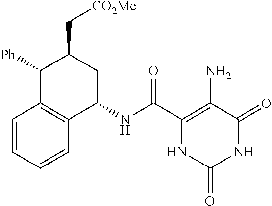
C1(NC(C2=C(N)C(=O)NC(=O)N2)=O)CC(C[CO2Me])C([Ph])C2=C1C=CC=C2
